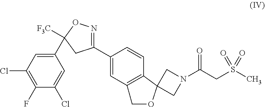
C1(C2([F3C])CC(C3=CC4=C(C=C3)C3(OC4)CN(C(CS(C)(=O)=O)=O)C3)=NO2)=CC(Cl)=C(F)C(Cl)=C1
